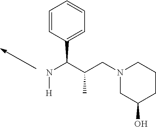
N(C(C(CN1CC(O)CCC1)C)C1=CC=CC=C1)[H]
